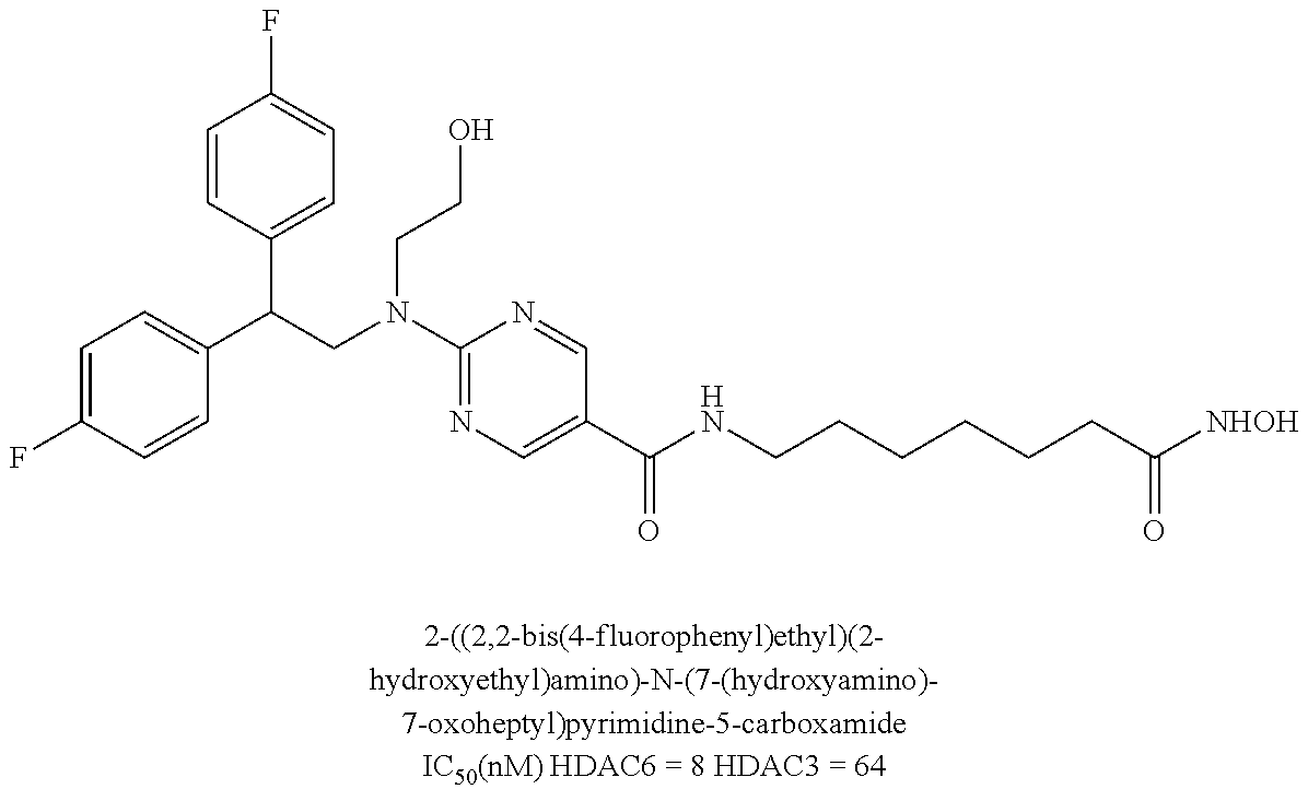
N(C1=NC=C(C(NCCCCCCC([NHOH])=O)=O)C=N1)(CCO)CC(C1=CC=C(F)C=C1)C1=CC=C(F)C=C1
